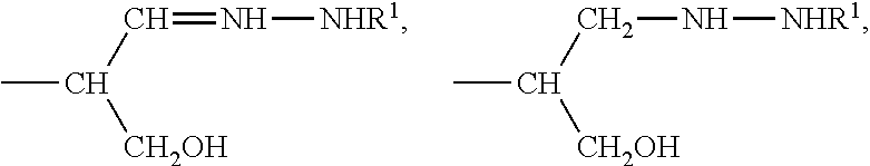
CC(C=N[NHR1])[CH2OH].CC(CN[NHR1])[CH2OH]
